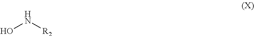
ON[R2]
